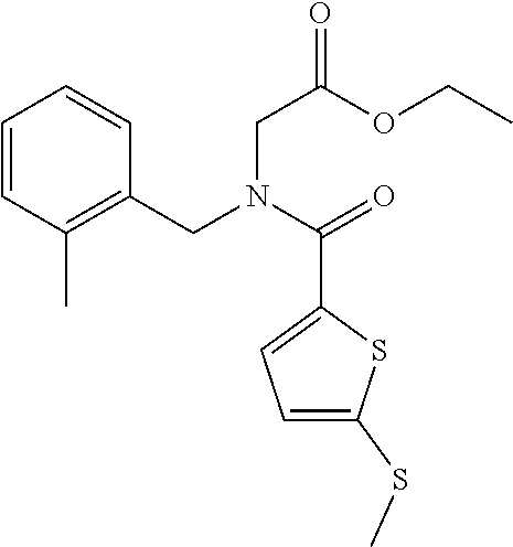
C1=CC(C)=C(CN(C(=O)C2=CC=C(SC)S2)CC(OCC)=O)C=C1
